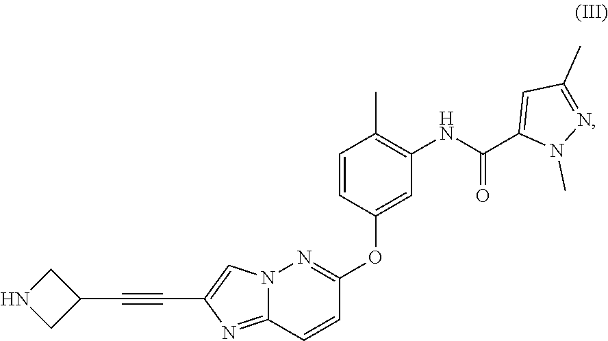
C1=CC(OC2=CC(NC(C3=CC(C)=NN3C)=O)=C(C)C=C2)=NN2C1=NC(C#CC1CNC1)=C2
